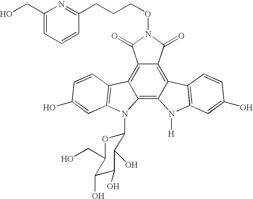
C12=C3C(=C4C(=C1C(=O)N(OCCCC1=NC(CO)=CC=C1)C2=O)C1=C(N4[H])C=C(O)C=C1)N(C1OC(CO)C(O)C(O)C1O)C1=C3C=CC(O)=C1
